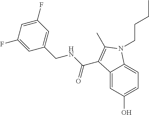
C12=CC(O)=CC=C1N(CCCC)C(C)=C2C(NCC1=CC(F)=CC(F)=C1)=O
